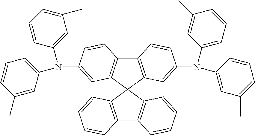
C12=C(C3(C4=C1C=CC=C4)C1=C(C4=C3C=C(N(C3=CC(C)=CC=C3)C3=CC=CC(C)=C3)C=C4)C=CC(N(C3=CC(C)=CC=C3)C3=CC=CC(C)=C3)=C1)C=CC=C2
